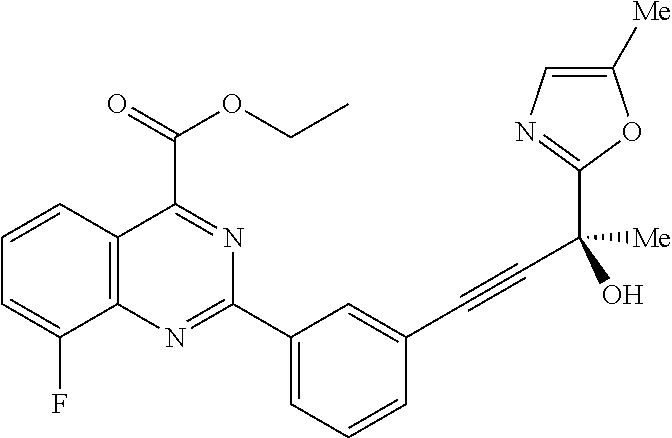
C12=C(N=C(C3=CC=CC(C#CC([Me])(O)C4=NC=C([Me])O4)=C3)N=C1C(=O)OCC)C(F)=CC=C2
